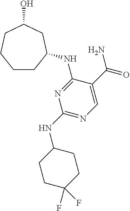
C1CC(NC2=NC(NC3CCC(F)(F)CC3)=NC=C2C(=O)N)CC(O)CC1
